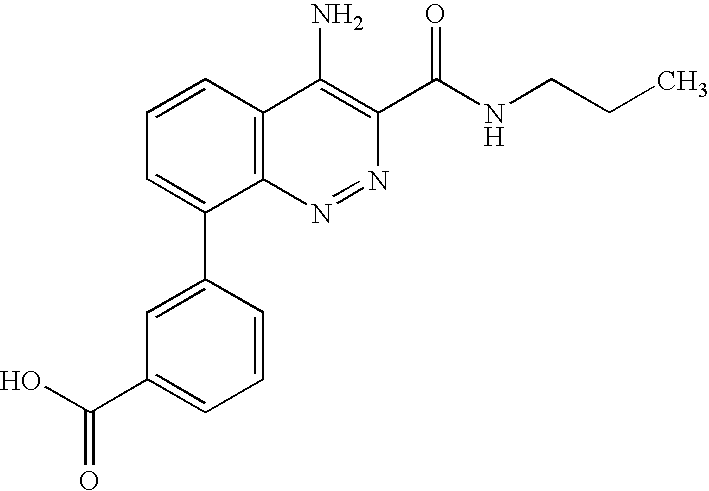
C1=CC(C2=CC=CC3=C2N=NC(C(=O)NCCC)=C3N)=CC(C(O)=O)=C1
